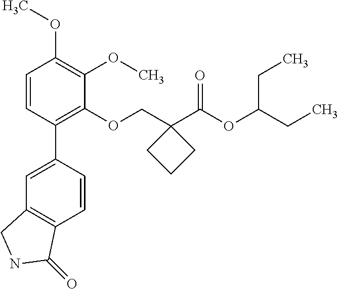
C1=CC(C2=CC3=C(C=C2)C(=O)NC3)=C(OCC2(C(OC(CC)CC)=O)CCC2)C(OC)=C1OC
